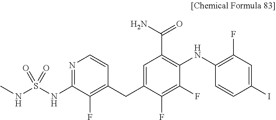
C1=CC(CC2=CC(C(N)=O)=C(NC3=C(F)C=C(I)C=C3)C(F)=C2F)=C(F)C(NS(NC)(=O)=O)=N1
